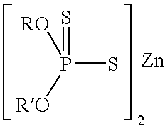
P(=S)([RO])(S)[RO].[Zn]
